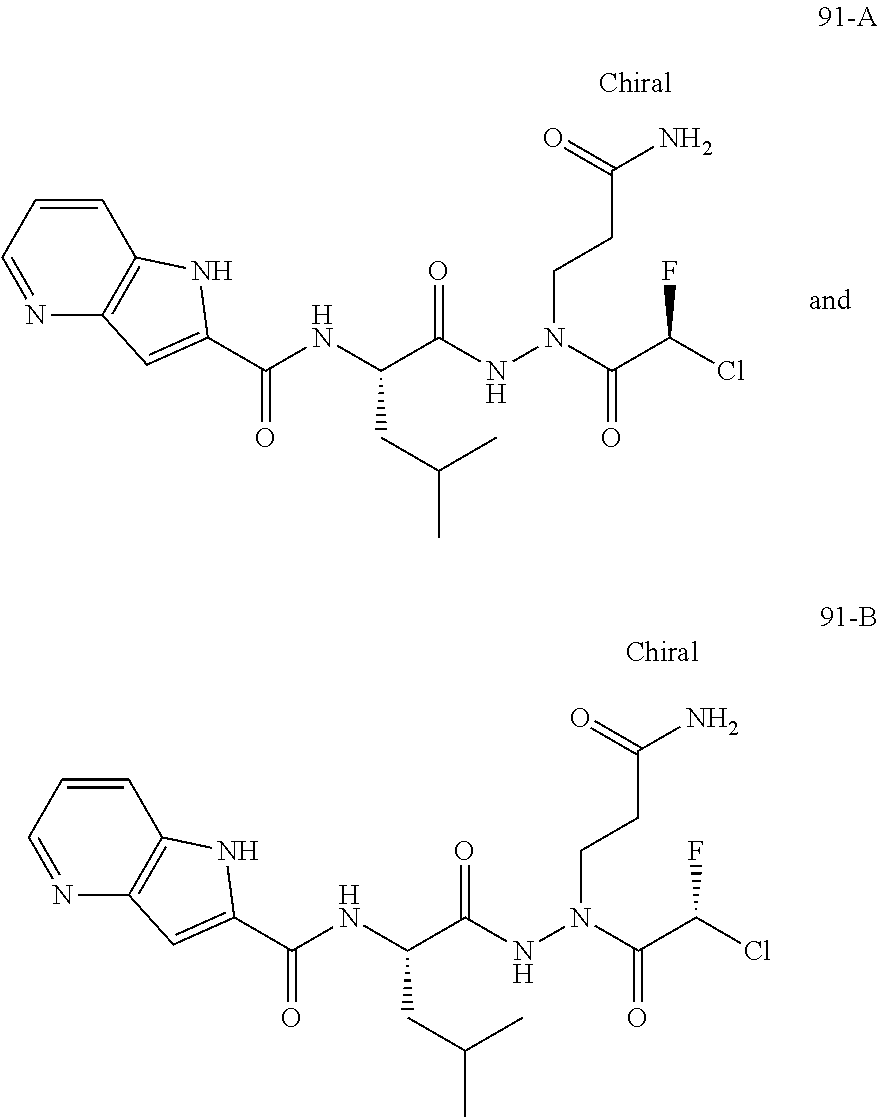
C(C(NN(C(C(Cl)F)=O)CCC(N)=O)=O)(NC(=O)C1=CC2=C(N1)C=CC=N2)CC(C)C.C(C(NN(C(C(Cl)F)=O)CCC(N)=O)=O)(NC(=O)C1=CC2=C(N1)C=CC=N2)CC(C)C
